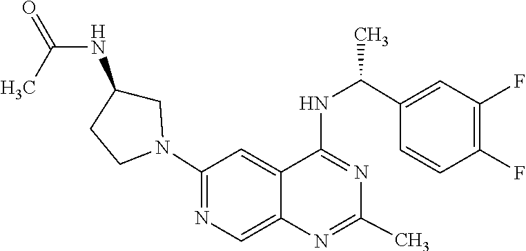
N1=C(NC(C2=CC(F)=C(F)C=C2)C)C2=CC(N3CC(NC(=O)C)CC3)=NC=C2N=C1C
